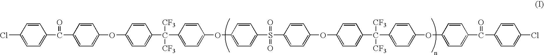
C1(Cl)=CC=C(C(C2=CC=C(OC3=CC=C(C(C4=CC=C(OC5=CC=C(S(C6=CC=C(OC7=CC=C(C(C8=CC=C(OC9=CC=C(C(C%10=CC=C(Cl)C=C%10)=O)C=C9)C=C8)([CF3])[CF3])C=C7)C=C6)(=O)=O)C=C5)C=C4)([CF3])[CF3])C=C3)C=C2)=O)C=C1
